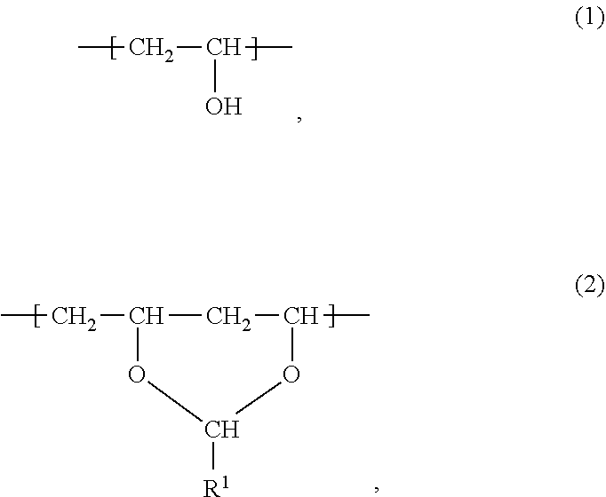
CCC(O)C.CCC1CC(C)OC([R1])O1
